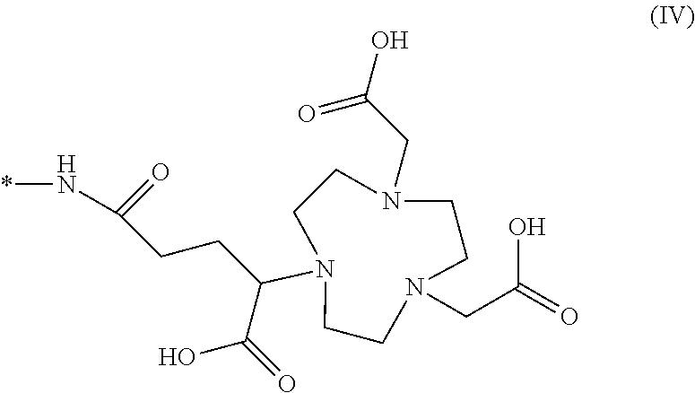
C1N(CC(O)=O)CCN(CC(=O)O)CCN(C(CCC(N*)=O)C(=O)O)C1
